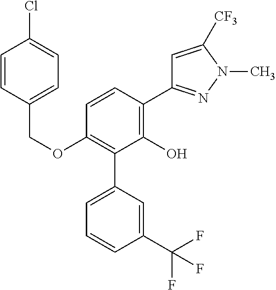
C1(OCC2=CC=C(Cl)C=C2)=C(C2=CC=CC(C(F)(F)F)=C2)C(O)=C(C2=NN(C)C([CF3])=C2)C=C1
